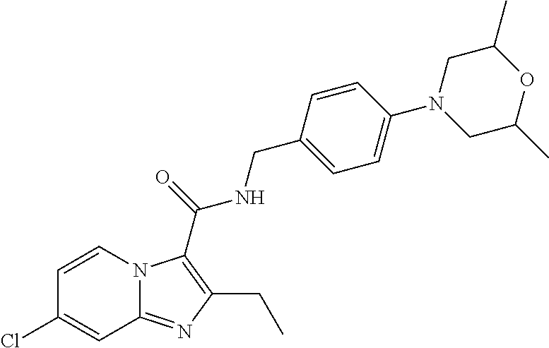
C1=CN2C(=NC(CC)=C2C(=O)NCC2=CC=C(N3CC(C)OC(C)C3)C=C2)C=C1Cl
